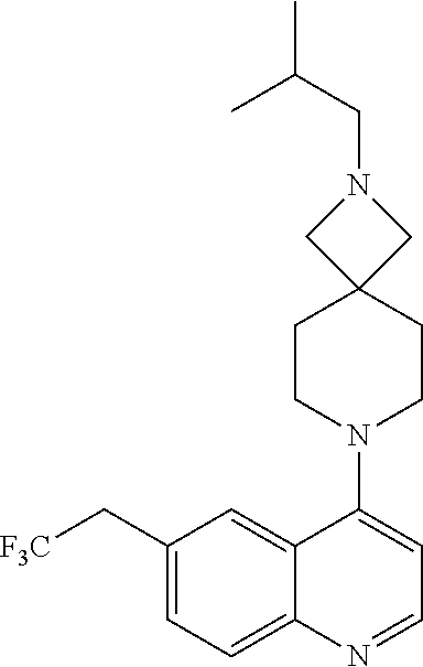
C1(N2CCC3(CC2)CN(CC(C)C)C3)=CC=NC2=CC=C(C[F3C])C=C12
